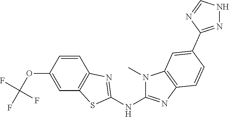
O(C1=CC2=C(C=C1)N=C(NC1=NC3=C(N1C)C=C(C1=NNC=N1)C=C3)S2)C(F)(F)F
